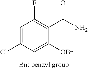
C1=C([OBn])C(C(N)=O)=C(F)C=C1Cl
